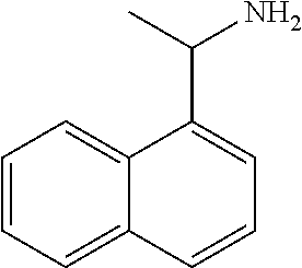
C1=CC=C2C(=C1)C(C(C)N)=CC=C2
